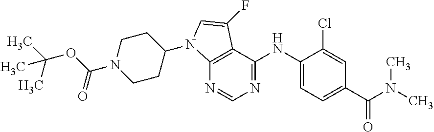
N1=CN=C(NC2=CC=C(C(N(C)C)=O)C=C2Cl)C2=C1N(C1CCN(C(OC(C)(C)C)=O)CC1)C=C2F
